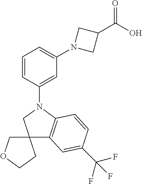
C1=CC(N2CC3(C4=C2C=CC(C(F)(F)F)=C4)COCC3)=CC(N2CC(C(O)=O)C2)=C1
